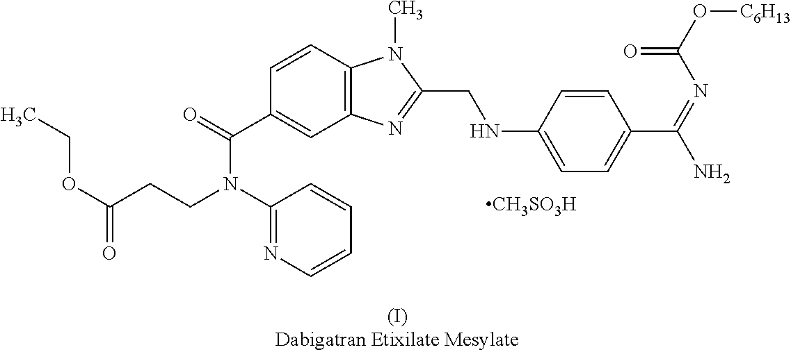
C1(C(=O)N(C2=NC=CC=C2)CCC(OCC)=O)=CC2=C(C=C1)N(C)C(CNC1=CC=C(C(=NC(O[C6H13])=O)N)C=C1)=N2.[CH3SO3H]
